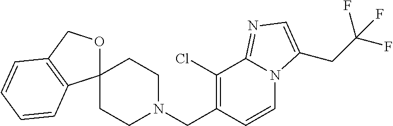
C(N1CCC2(CC1)OCC1=C2C=CC=C1)C1=C(Cl)C2=NC=C(CC(F)(F)F)N2C=C1
